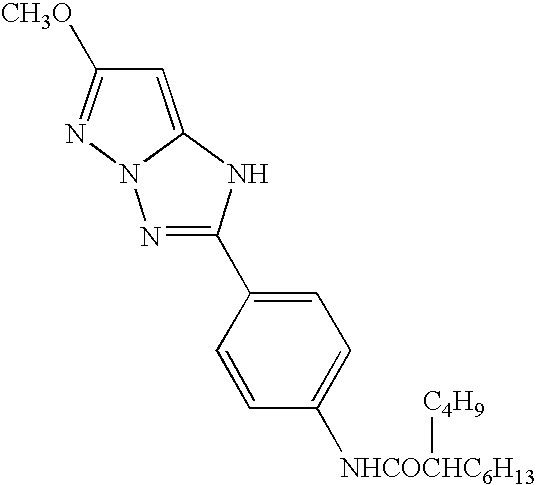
C1=C2N(N=C1[CH3O])N=C(C1=CC=C([NHCOCHC6H13][C4H9])C=C1)N2
